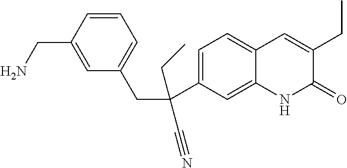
C1(C(CC2=CC=CC(CN)=C2)(CC)C#N)=CC=C2C(=C1)NC(=O)C(CC)=C2
